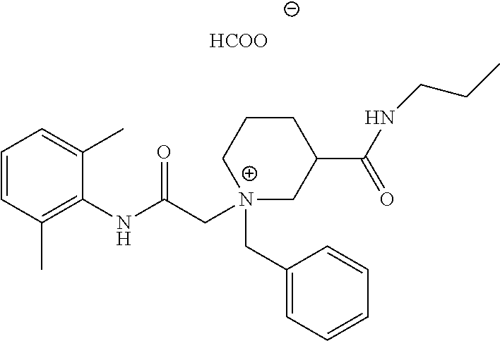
C1=CC(C)=C(NC(C[N+]2(CC3=CC=CC=C3)CC(C(NCCC)=O)CCC2)=O)C(C)=C1.[HCOO]
